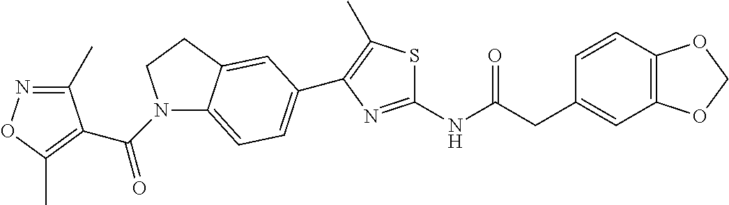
C1=CC2=C(C=C1CC(NC1=NC(C3=CC=C4N(C(=O)C5=C(C)ON=C5C)CCC4=C3)=C(C)S1)=O)OCO2
